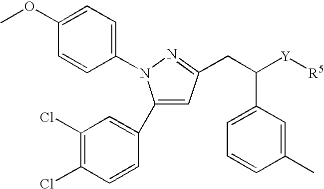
C1(N2C(C3=CC(Cl)=C(Cl)C=C3)=CC(CC([Y][R5])C3=CC=CC(C)=C3)=N2)=CC=C(OC)C=C1
